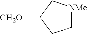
[CH2O]C1CC[NMe]C1
